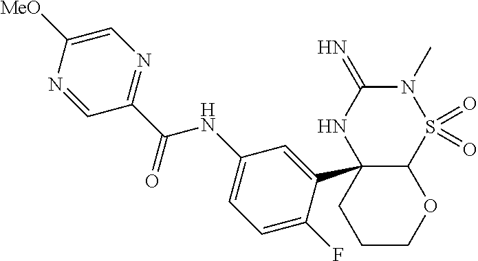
C12C(C3=CC(NC(C4=NC=C([MeO])N=C4)=O)=CC=C3F)(NC(=N)N(C)S1(=O)=O)CCCO2
